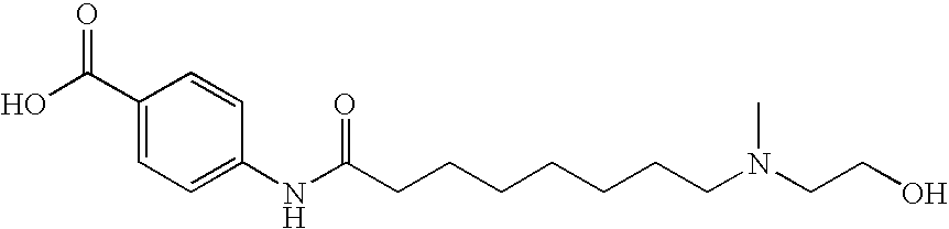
OC(C1=CC=C(NC(CCCCCCCN(CCO)C)=O)C=C1)=O
